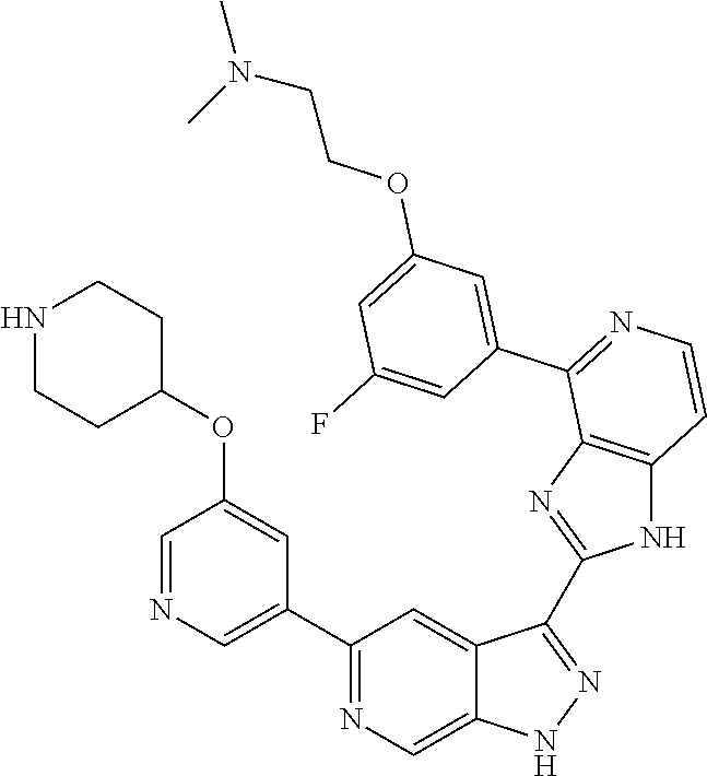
C1(C2=CN=CC(OC3CCNCC3)=C2)=NC=C2C(=C1)C(C1=NC3=C(N1)C=CN=C3C1=CC(OCCN(C)C)=CC(F)=C1)=NN2
